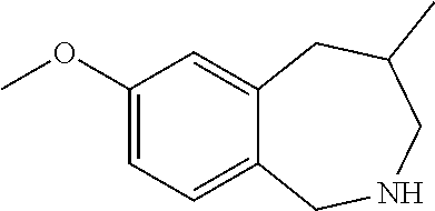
C1(OC)=CC=C2C(=C1)CC(C)CNC2
